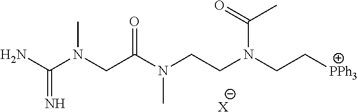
NC(N(CC(N(CCN(CC[PPh3])C(C)=O)C)=O)C)=N.[X]
